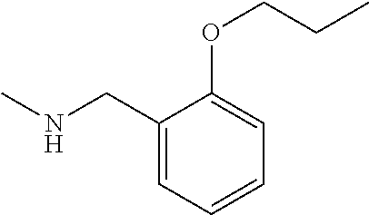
CNCC1=CC=CC=C1OCCC
